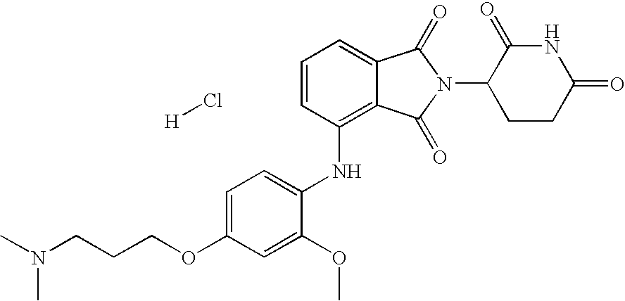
C1=CC(NC2=CC=C(OCCCN(C)C)C=C2OC)=C2C(=C1)C(=O)N(C1CCC(=O)NC1=O)C2=O.[H]Cl
